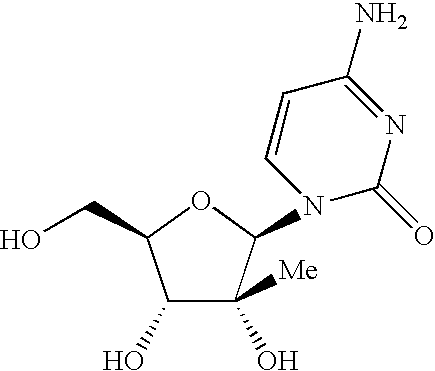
C1(O)C(O)([Me])C(N2C(=O)N=C(N)C=C2)OC1CO
